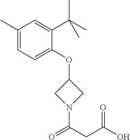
C1(C)=CC=C(OC2CN(C(CC(O)=O)=O)C2)C(C(C)(C)C)=C1
